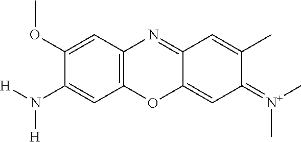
C12=C(C=C(OC)C(N([H])[H])=C1)N=C1C(=CC(=[N+](C)C)C(C)=C1)O2
